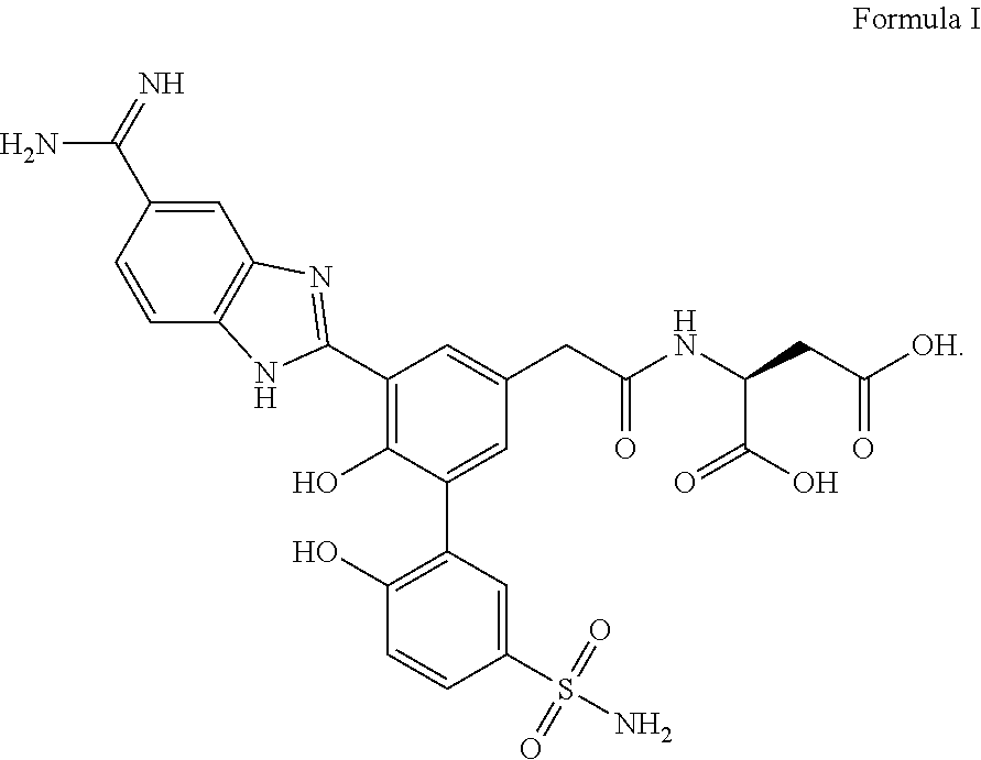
C1=C(C(N)=N)C=CC2=C1N=C(C1=C(O)C(C3=C(O)C=CC(S(N)(=O)=O)=C3)=CC(CC(NC(CC([OH])=O)C(O)=O)=O)=C1)N2
